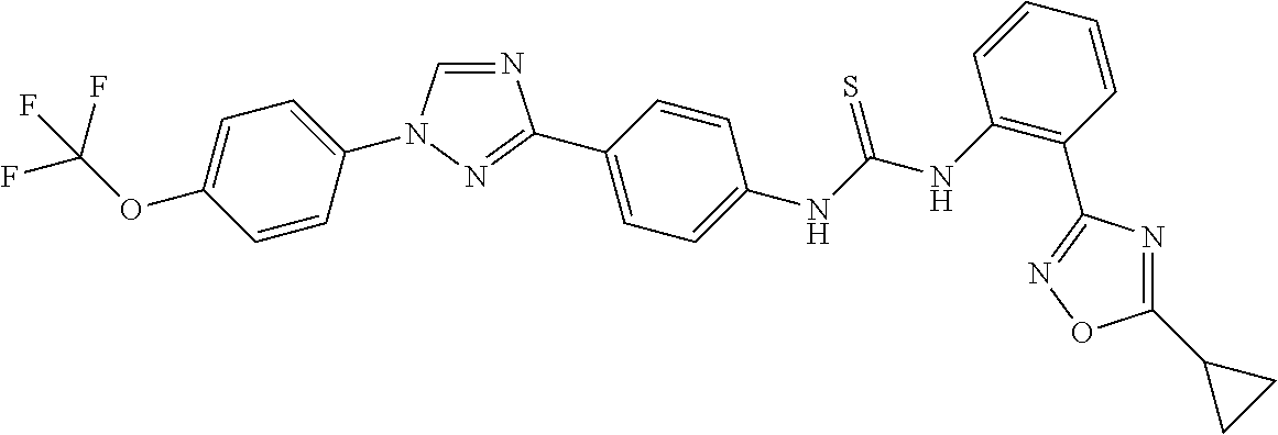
C1=C(N2C=NC(C3=CC=C(NC(NC4=C(C5=NOC(C6CC6)=N5)C=CC=C4)=S)C=C3)=N2)C=CC(OC(F)(F)F)=C1
